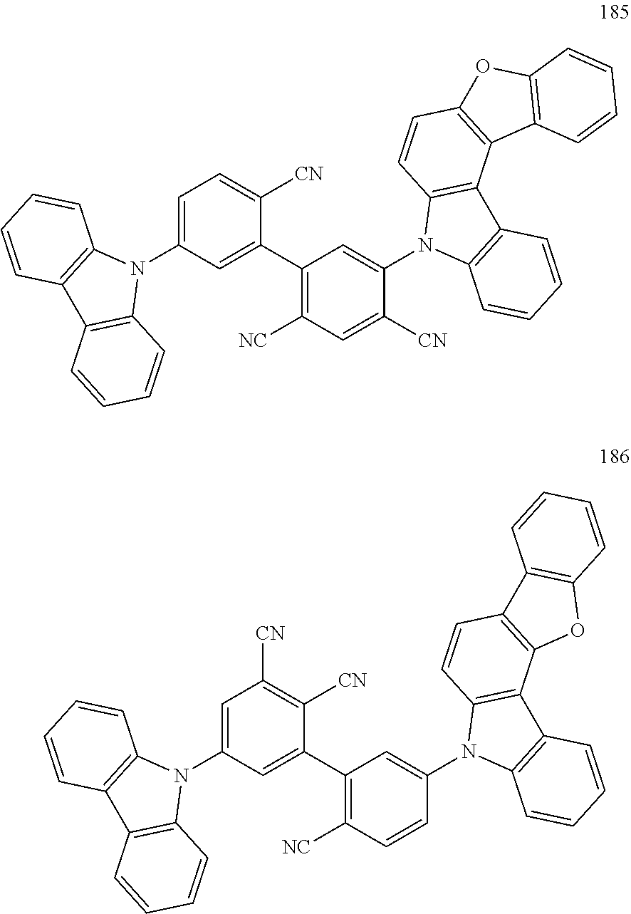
C1=C(N2C3=C(C4=C2C=CC=C4)C=CC=C3)C=C(C2=C([NC])C=C([CN])C(N3C4=C(C5=C3C=CC3=C5C5=C(O3)C=CC=C5)C=CC=C4)=C2)C([CN])=C1.C1=C(N2C3=C(C4=C2C=CC=C4)C=CC=C3)C=C(C2=C([NC])C=CC(N3C4=C(C5=C3C=CC3=C5OC5=C3C=CC=C5)C=CC=C4)=C2)C([CN])=C1[CN]
